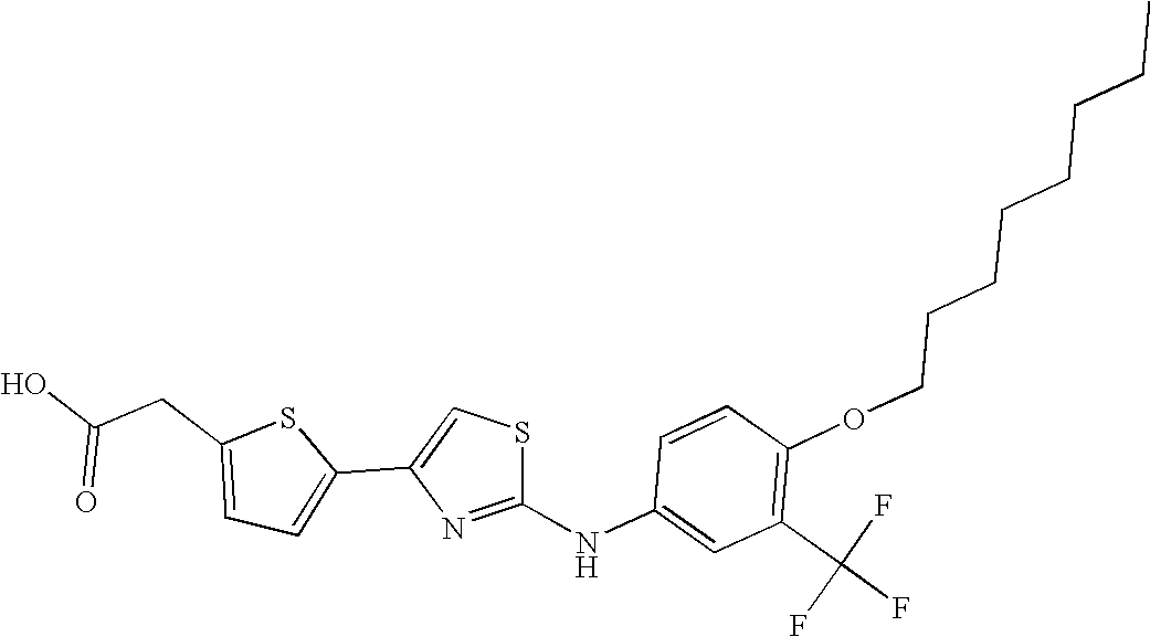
O(C1=C(C(F)(F)F)C=C(NC2=NC(C3=CC=C(CC(O)=O)S3)=CS2)C=C1)CCCCCCCC
